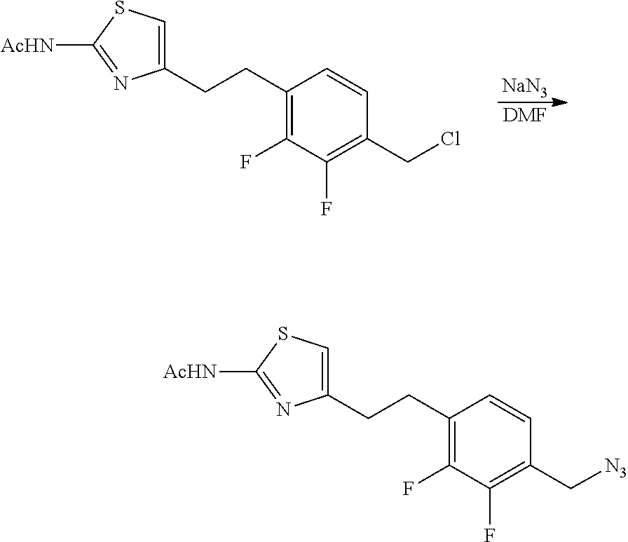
[NaN3].[DMF].C1(CCC2=C(F)C(F)=C(CCl)C=C2)=CSC([AcHN])=N1.C1(CCC2=C(F)C(F)=C(C[N3])C=C2)=CSC([AcHN])=N1
